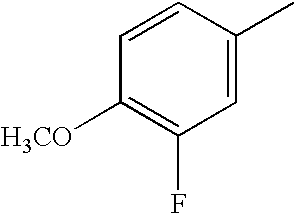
C1=CC([H3CO])=C(F)C=C1C
